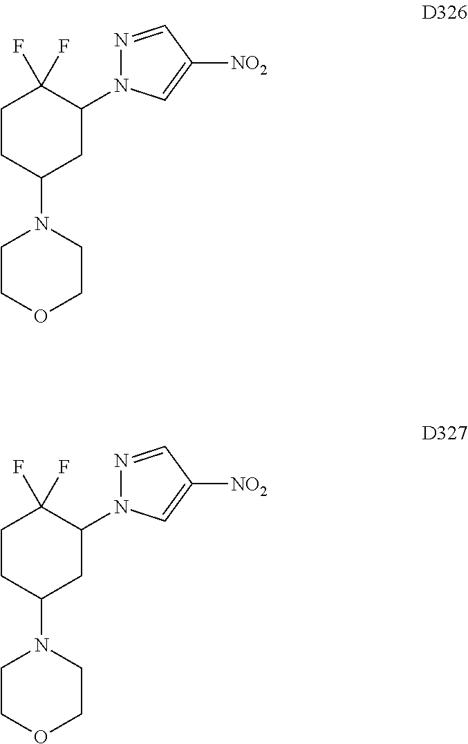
C1CC(N2CCOCC2)CC(N2N=CC([NO2])=C2)C1(F)F.C1CC(N2CCOCC2)CC(N2N=CC([NO2])=C2)C1(F)F
